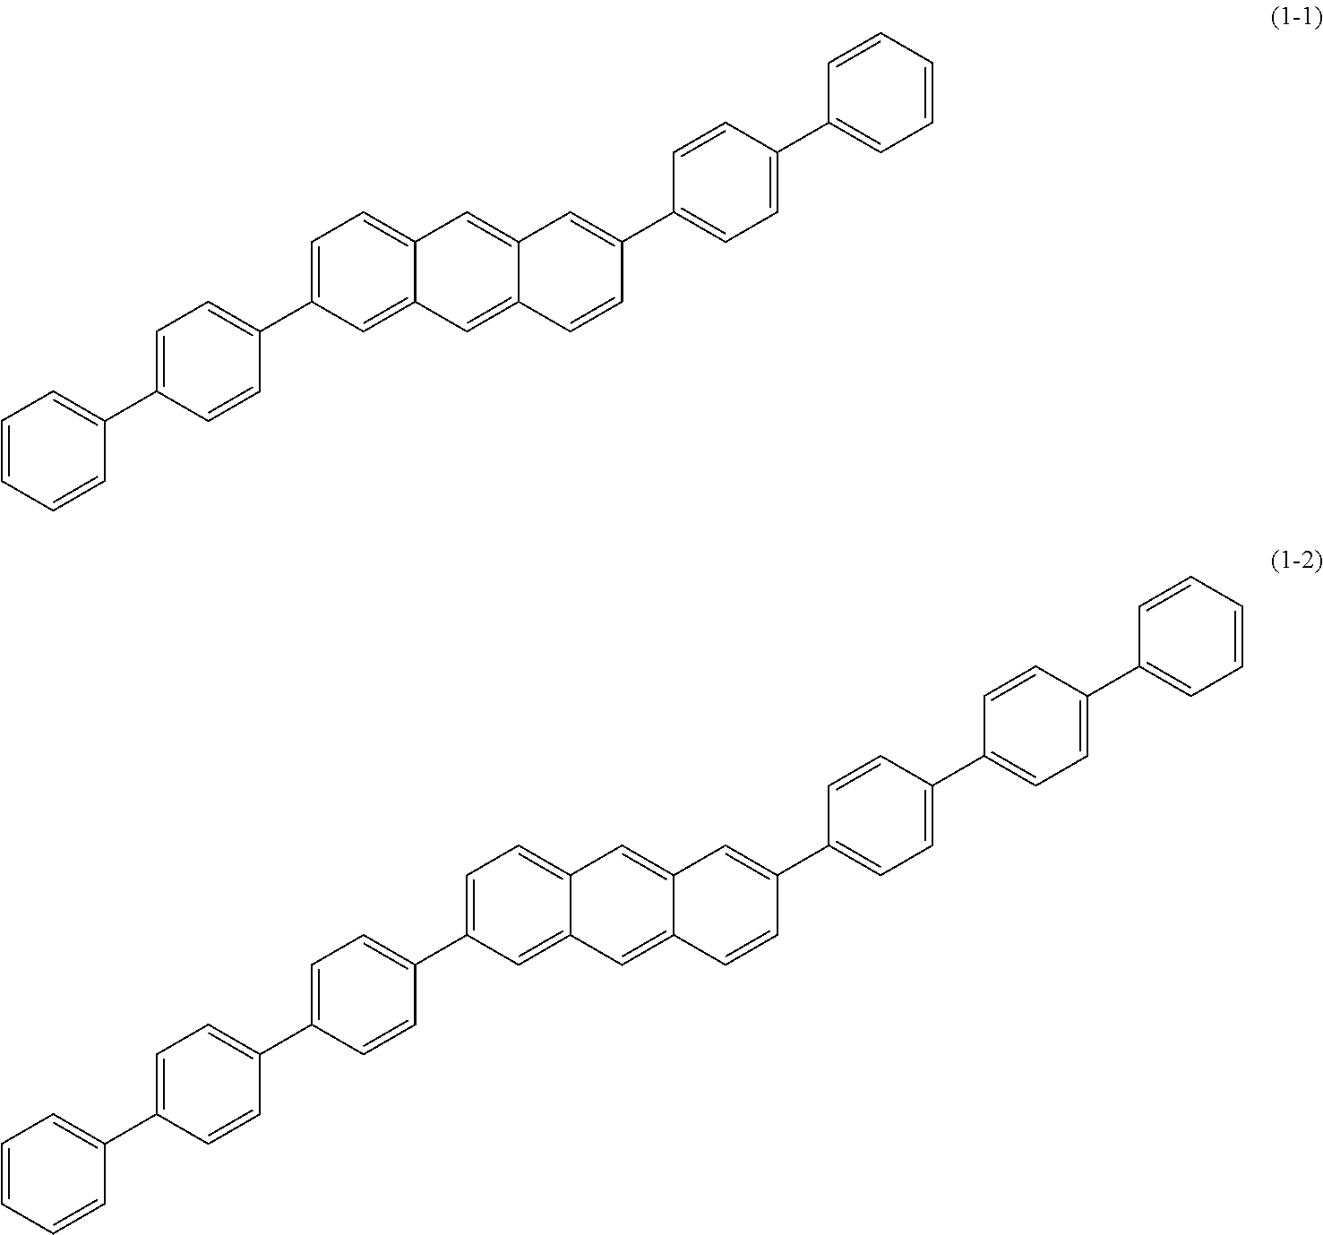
C1=CC=CC(C2=CC=C(C3=CC=C4C(=C3)C=C3C(=C4)C=C(C4=CC=C(C5=CC=CC=C5)C=C4)C=C3)C=C2)=C1.C1=C(C2=CC=CC=C2)C=CC(C2=CC=C(C3=CC=C4C(=C3)C=C3C(=C4)C=C(C4=CC=C(C5=CC=C(C6=CC=CC=C6)C=C5)C=C4)C=C3)C=C2)=C1
